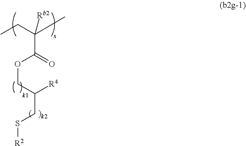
O(C(=O)C(CC)(C)[Rb2])CC(CS[R2])[R4]
